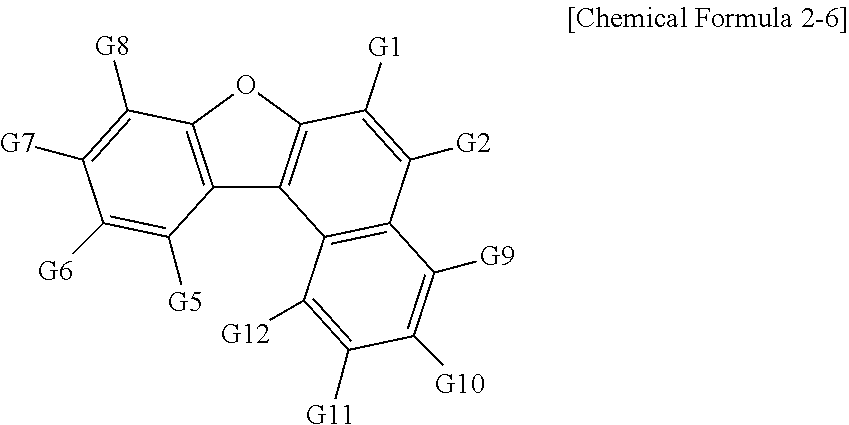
C12=C(OC3=C1C1=C(C([G2])=C3[G1])C([G9])=C([G10])C([G11])=C1[G12])C([G8])=C([G7])C([G6])=C2[G5]
